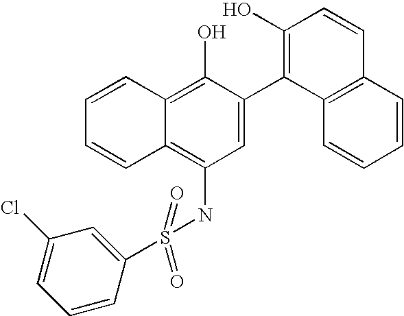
N(C1=C2C(=C(O)C(C3=C(O)C=CC4=C3C=CC=C4)=C1)C=CC=C2)S(C1=CC(Cl)=CC=C1)(=O)=O
